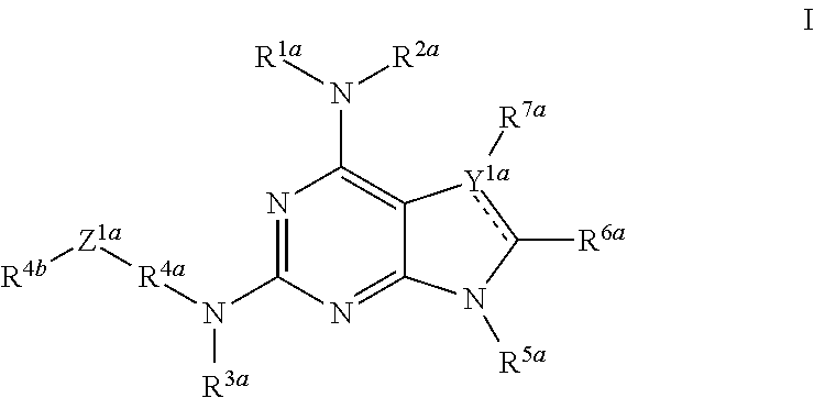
N1=C(N([R4a][Z1a][R4b])[R3a])N=C2C(=C1N([R1a])[R2a])[Y1a]([R7a])c([R6a])N2[R5a]
